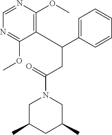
C(C1=CC=CC=C1)(CC(N1CC(C)CC(C)C1)=O)C1=C(OC)N=CN=C1OC
